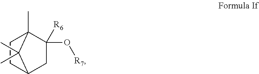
C1CC2CC(O[R7])([R6])C1(C)C2(C)C
